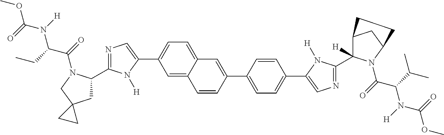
COC(N([H])C(CC)C(=O)N1C(C2=NC=C(C3=CC=C4C(=C3)C=CC(C3=CC=C(C5=CN=C(C6([H])C7CC(N6C(=O)C(C(C)C)N([H])C(=O)OC)CC7)N5[H])C=C3)=C4)N2[H])CC2(C1)CC2)=O
